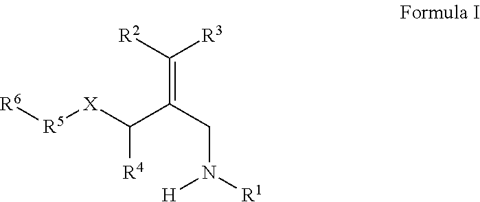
[R6][R5][X]C(C(CN([H])[R1])=C([R3])[R2])[R4]
